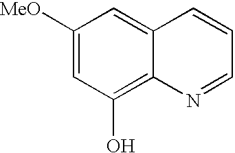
C1([MeO])=CC(O)=C2C(=C1)C=CC=N2
